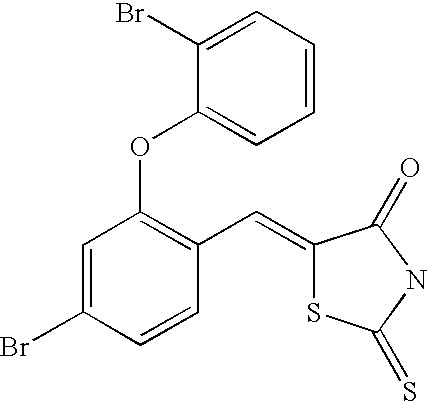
C1=C(Br)C=CC(C=C2SC(=S)NC2=O)=C1OC1=CC=CC=C1Br
